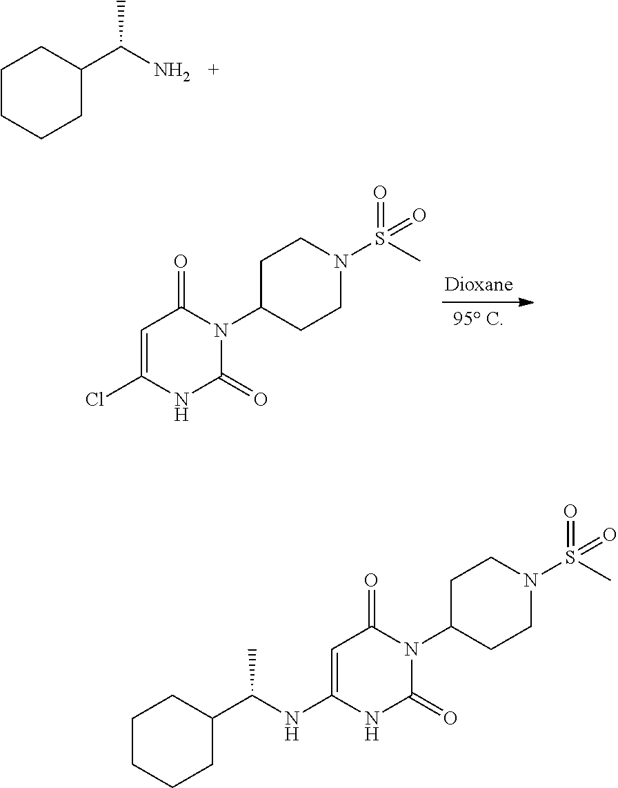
C1CCCC(C(N)C)C1.N1(C2CCN(S(=O)(C)=O)CC2)C(=O)C=C(Cl)NC1=O.N1(C2CCN(S(=O)(C)=O)CC2)C(=O)C=C(NC(C2CCCCC2)C)NC1=O
